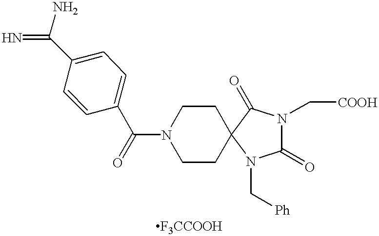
C1(C(N)=N)=CC=C(C(N2CCC3(CC2)C(=O)N(C[COOH])C(=O)N3C[Ph])=O)C=C1
